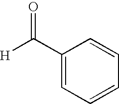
[H]C(=O)C1=CC=CC=C1
